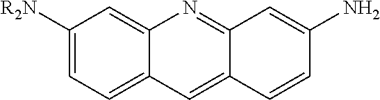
C1([R2N])=CC=C2C(=C1)N=C1C(=C2)C=CC(N)=C1
